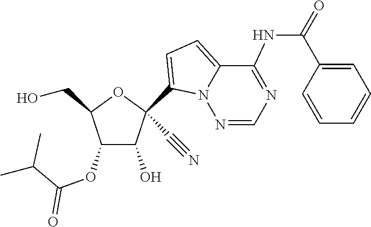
OCC1OC(C#N)(C2=CC=C3C(NC(=O)C4=CC=CC=C4)=NC=NN32)C(O)C1OC(C(C)C)=O
